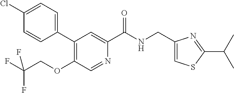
C1(Cl)=CC=C(C2=C(OCC(F)(F)F)C=NC(C(NCC3=CSC(C(C)C)=N3)=O)=C2)C=C1
